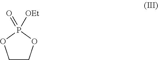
C1COP(=O)([OEt])O1
